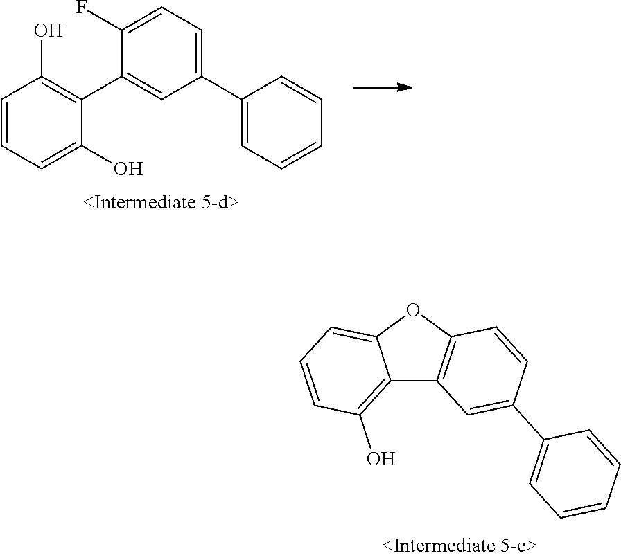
C1=CC=C(O)C(C2=CC(C3=CC=CC=C3)=CC=C2F)=C1O.C12=C(O)C=CC=C1OC1=C2C=C(C2=CC=CC=C2)C=C1
